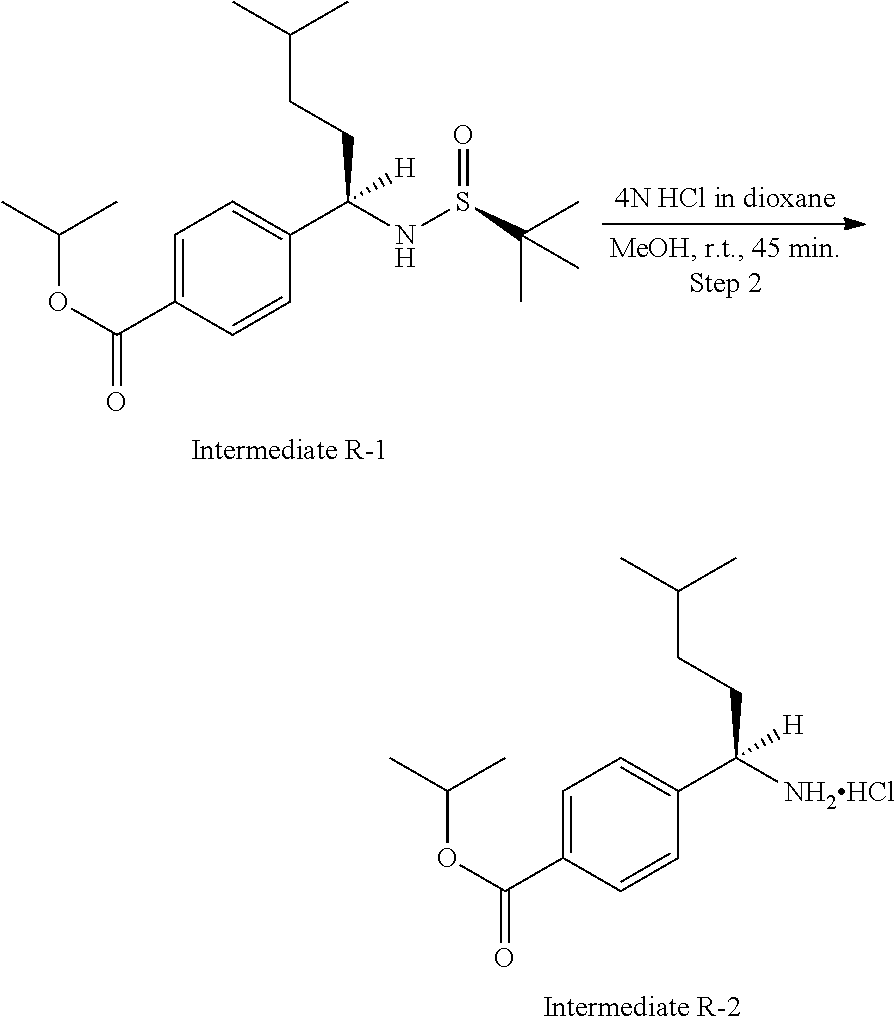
C1=C(C(OC(C)C)=O)C=CC(C([NH2HCl])(CCC(C)C)[H])=C1.C1=C(C(OC(C)C)=O)C=CC(C(NS(C(C)(C)C)=O)(CCC(C)C)[H])=C1
